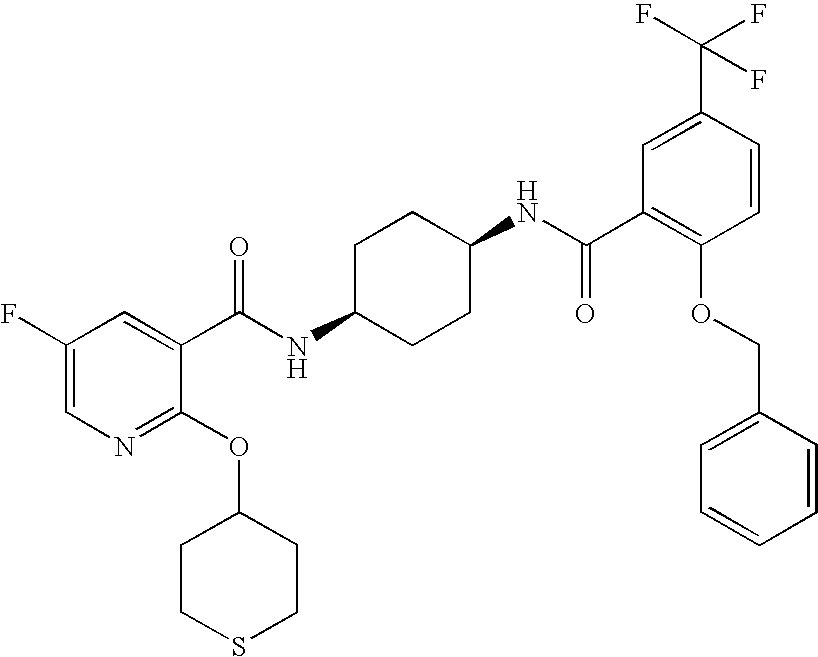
C1(F)=CN=C(OC2CCSCC2)C(C(NC2CCC(NC(=O)C3=C(OCC4=CC=CC=C4)C=CC(C(F)(F)F)=C3)CC2)=O)=C1
